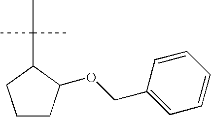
C1(COC2CCCC2C(C)(C)C)=CC=CC=C1
